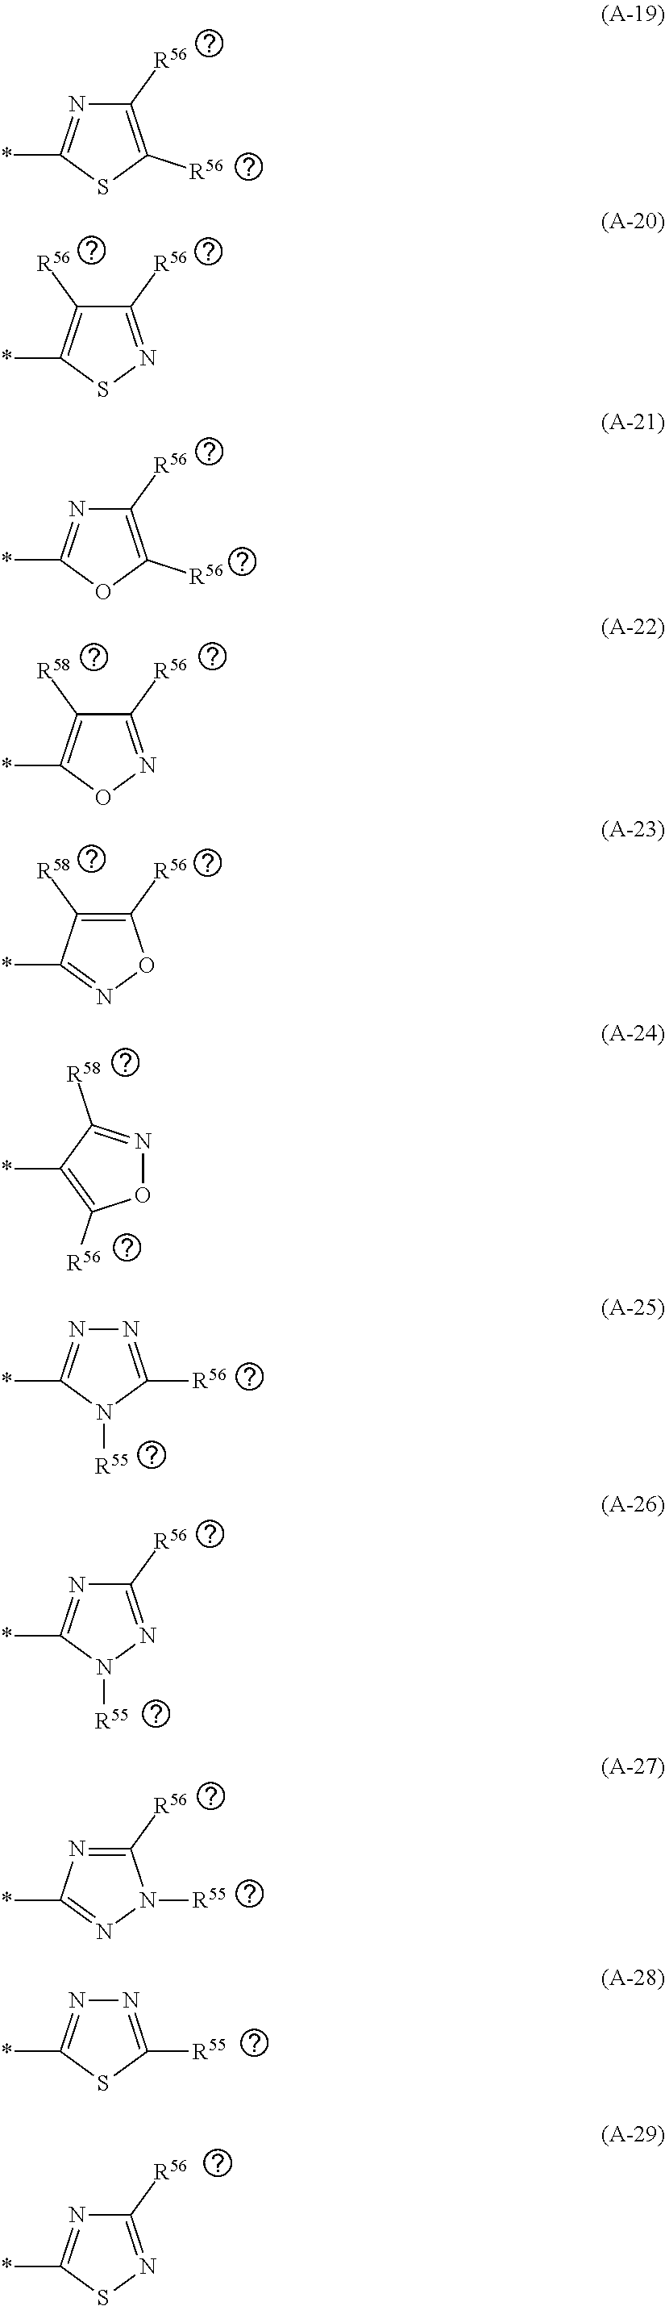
C1([R56])=C([R56])SC(*)=N1.C1([R56])=NSC(*)=C1[R56].C1([R56])=C([R56])OC(*)=N1.C1([R56])=NOC(*)=C1[R58].C1([R56])=C([R58])C(*)=NO1.O1N=C([R58])C(*)=C1[R56].N1=C([R56])N([R55])C(*)=N1.C1([R56])=NN([R55])C(*)=N1.C1([R56])=NC(*)=NN1[R55].N1=C([R55])SC(*)=N1.C1([R56])=NSC(*)=N1
